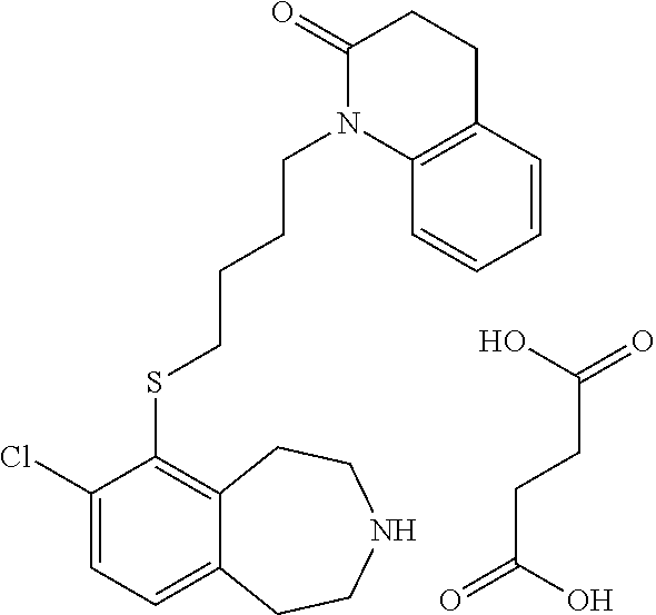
C(CSC1=C2C(=CC=C1Cl)CCNCC2)CCN1C2=C(CCC1=O)C=CC=C2.OC(=O)CCC(=O)O
